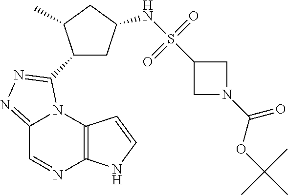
C12=C(N3C(=NN=C3C3CC(NS(C4CN(C(OC(C)(C)C)=O)C4)(=O)=O)CC3C)C=N1)C=CN2
